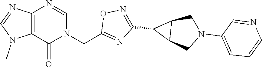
C12=C(C(=O)N(CC3=NC(C4C5C4CN(C4=CC=CN=C4)C5)=NO3)C=N1)N(C)C=N2
